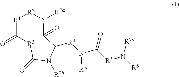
[R1]1C(=O)[R3]C(=O)N([R7b])C([R4]N([R7c])C(=O)[R5]N([R7d])[R6])C(=O)N([R7a])[R2]1
